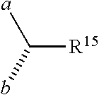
C([R15])(b)[a]
